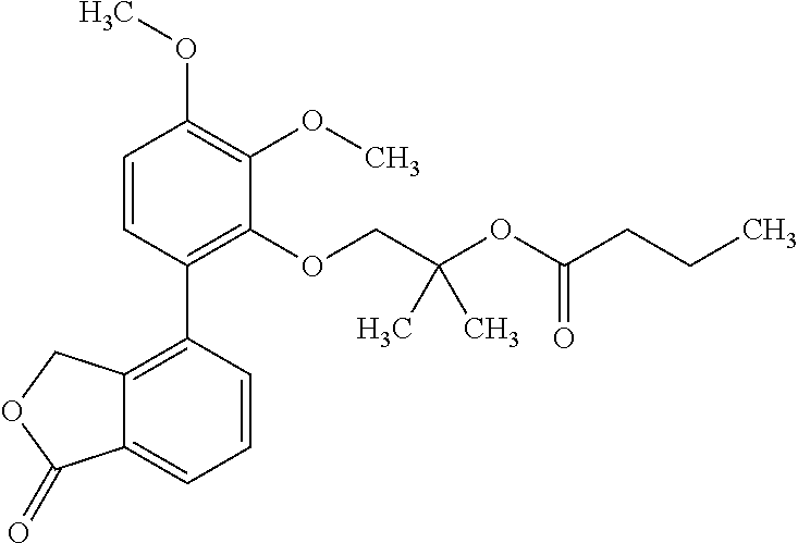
C1=CC(C2=C3C(=CC=C2)C(=O)OC3)=C(OCC(OC(CCC)=O)(C)C)C(OC)=C1OC
